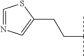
C1=NC=C(CCC(C)C)S1
